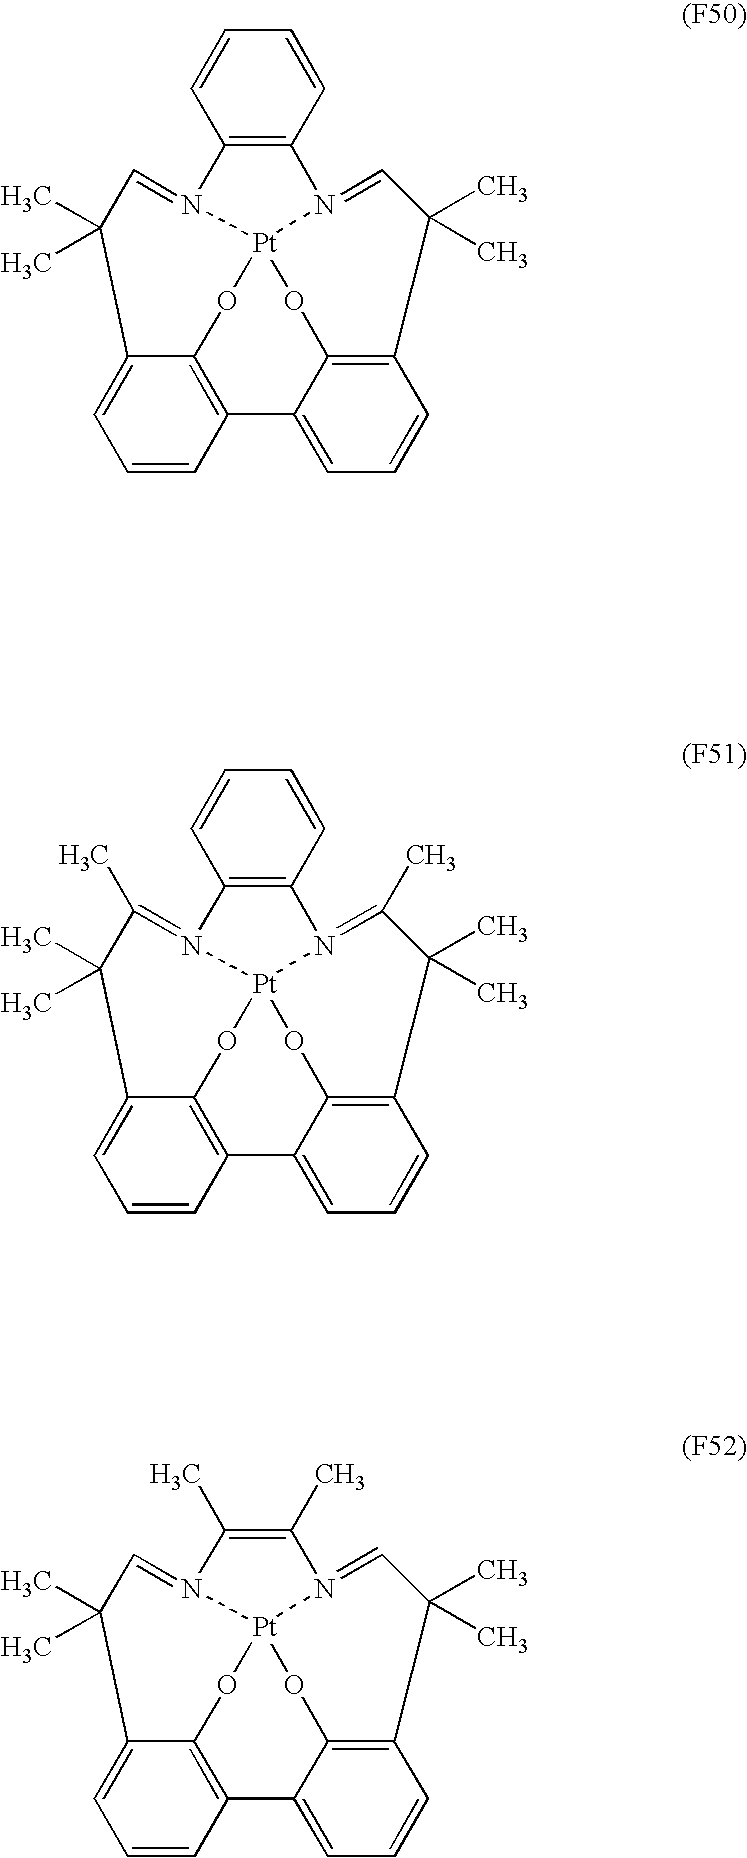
C12=C(C=CC=C1)N1=CC(C)(C)C3=C4C(=CC=C3)C3=C5C(=CC=C3)C(C)(C)C=N2[Pt]1(O5)O4.C12=C(C=CC=C1)N1=C(C)C(C)(C)C3=C4C(=CC=C3)C3=C5C(=CC=C3)C(C)(C)C(C)=N2[Pt]1(O5)O4.C1(C)=C(C)N2=CC(C)(C)C3=C4C(=CC=C3)C3=C5C(=CC=C3)C(C)(C)C=N1[Pt]2(O5)O4
